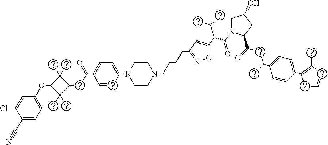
C1(C#N)=CC=C(OC2C(C)(C)C(CC(C3=CC=C(N4CCN(CCCCC5=NOC(C(C(N6CC(O)CC6C(=O)CC(C6=CC=C(C7=C(C)C=CC7)C=C6)C)=O)C(C)C)=C5)CC4)C=C3)=O)C2(C)C)C=C1Cl
